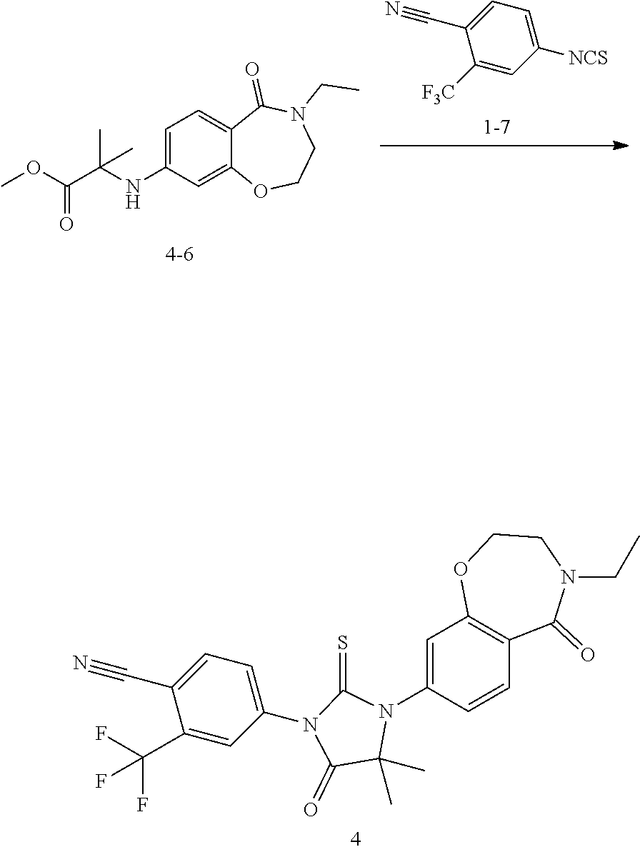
C1(N2C(C)(C)C(=O)N(C3=CC=C(C#N)C(C(F)(F)F)=C3)C2=S)=CC2=C(C=C1)C(=O)N(CC)CCO2.C1([NCS])=CC=C(C#N)C([F3C])=C1.C1=C(NC(C(OC)=O)(C)C)C=C2C(=C1)C(=O)N(CC)CCO2
